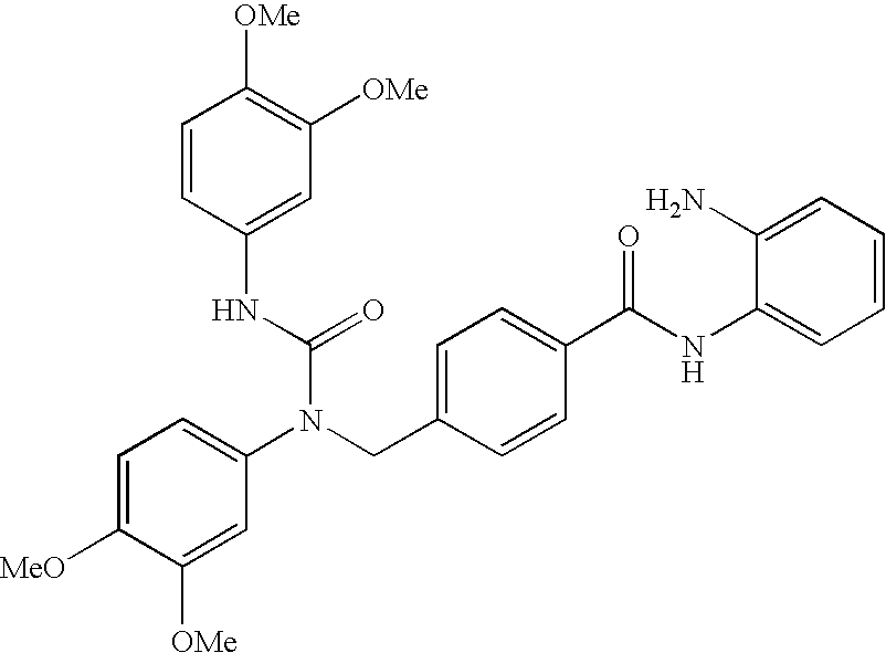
C(C1=CC=C(C(NC2=CC=CC=C2N)=O)C=C1)N(C(NC1=CC([OMe])=C([OMe])C=C1)=O)C1=CC=C([MeO])C([OMe])=C1
